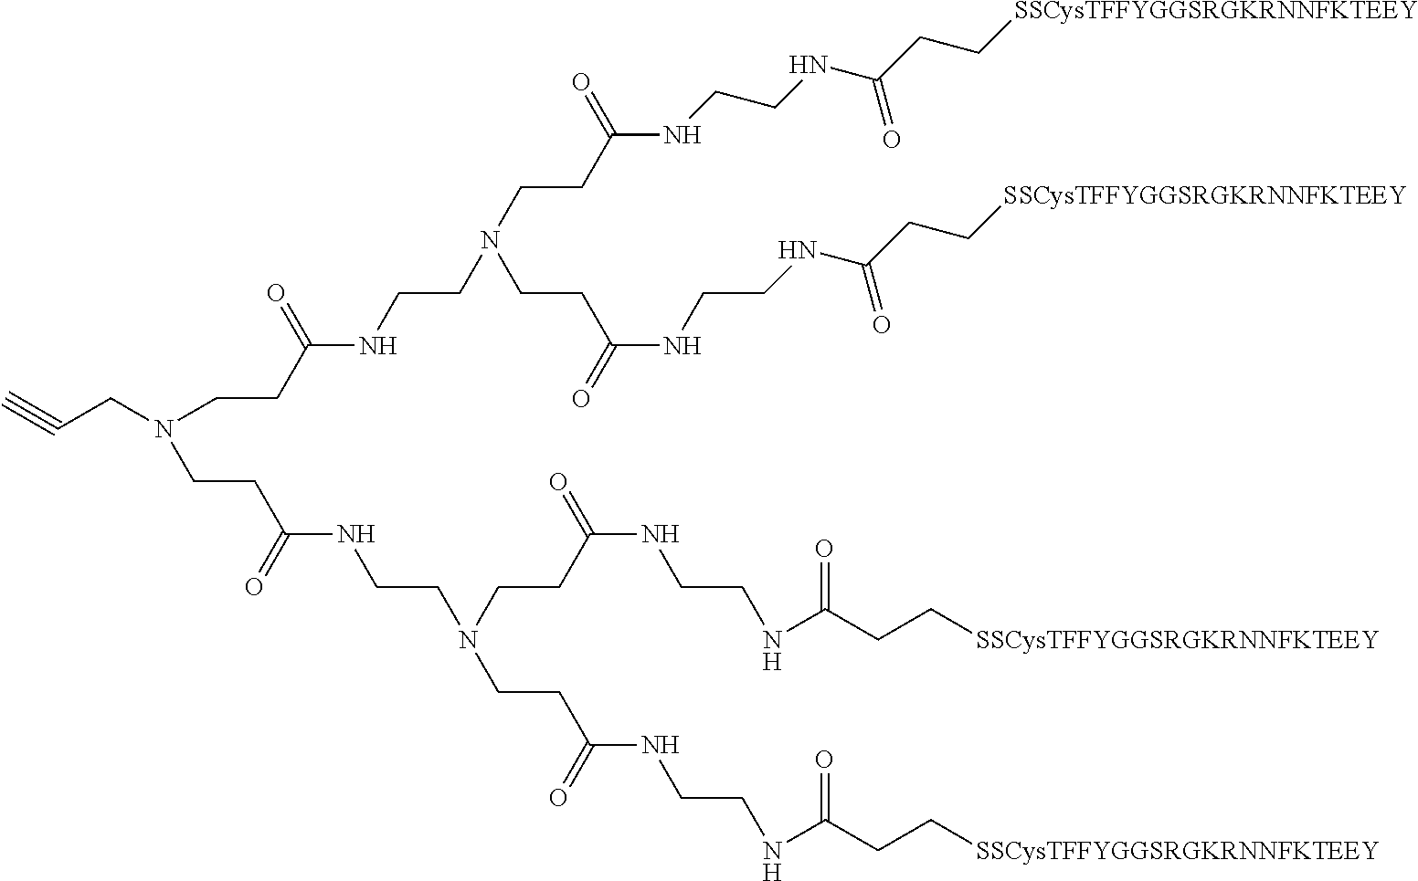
C#CCN(CCC(NCCN(CCC(NCCNC(CC[SSCysTFFYGGSRGKRNNFKTEEY])=O)=O)CCC(NCCNC(CC[SSCysTFFYGGSRGKRNNFKTEEY])=O)=O)=O)CCC(NCCN(CCC(NCCNC(CC[SSCysTFFYGGSRGKRNNFKTEEY])=O)=O)CCC(NCCNC(CC[SSCysTFFYGGSRGKRNNFKTEEY])=O)=O)=O
